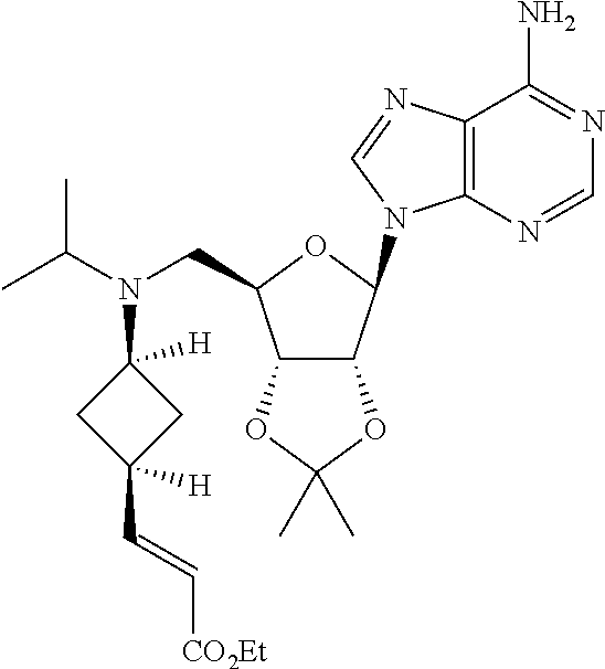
C12=C(N=CN=C1N)N(C1C3C(C(CN(C(C)C)C4([H])CC(C=C[CO2Et])([H])C4)O1)OC(C)(C)O3)C=N2
